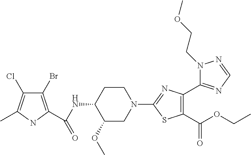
N1(CCOC)N=CN=C1C1=C(C(OCC)=O)SC(N2CCC(NC(=O)C3=C(Br)C(Cl)=C(C)N3)C(OC)C2)=N1
